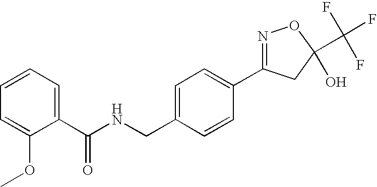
C1(C(NCC2=CC=C(C3=NOC(C(F)(F)F)(O)C3)C=C2)=O)=CC=CC=C1OC
